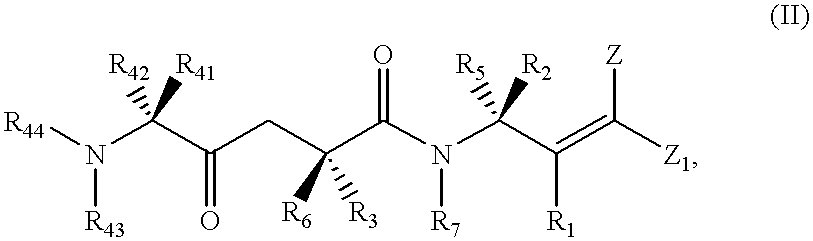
[R44]N(C(C(CC(C(N(C(C(=C([Z1])[Z])[R1])([R5])[R2])[R7])=O)([R6])[R3])=O)([R42])[R41])[R43]
